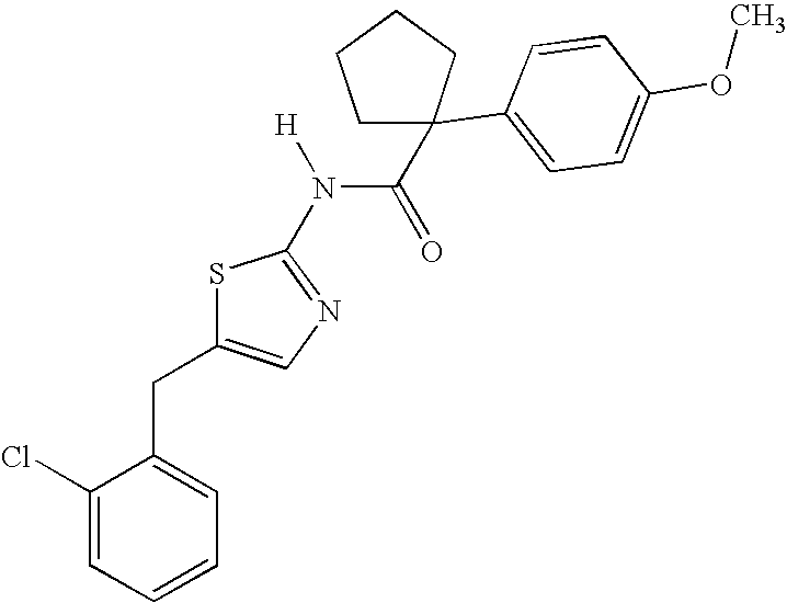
C1(Cl)=CC=CC=C1CC1=CN=C(N([H])C(=O)C2(C3=CC=C(OC)C=C3)CCCC2)S1
